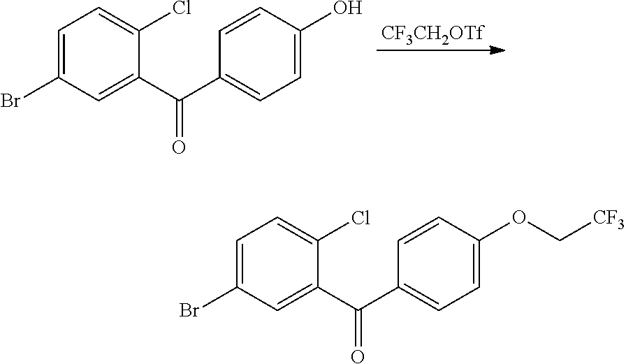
C1=C(Br)C=C(C(C2=CC=C(OC[CF3])C=C2)=O)C(Cl)=C1.C1=C(Br)C=C(C(C2=CC=C(O)C=C2)=O)C(Cl)=C1.[CF3CH2OTf]
